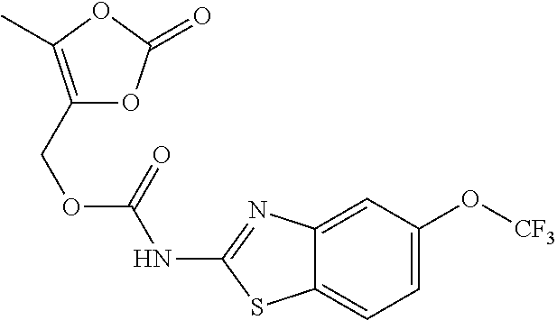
C12=CC(O[CF3])=CC=C1SC(NC(OCC1=C(C)OC(=O)O1)=O)=N2
